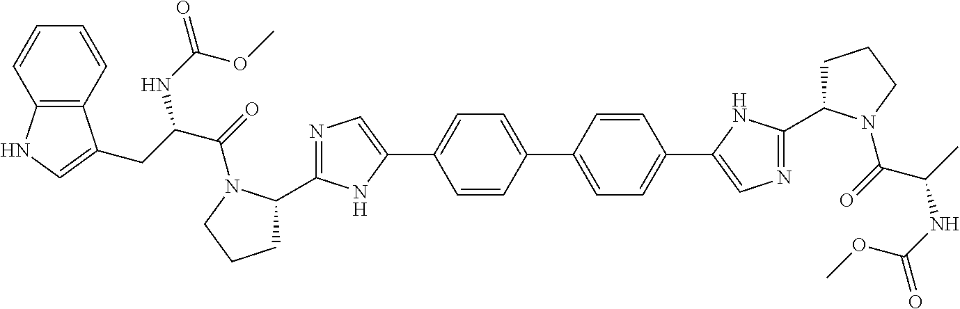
C1=CC(C2=CC=C(C3=CN=C(C4CCCN4C(=O)C(C)NC(=O)OC)N3)C=C2)=CC=C1C1=CN=C(C2CCCN2C(=O)C(CC2=CNC3=C2C=CC=C3)NC(=O)OC)N1
